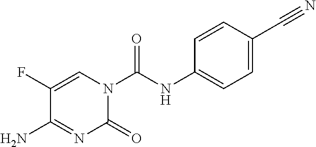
C1=CC(NC(N2C(=O)N=C(N)C(F)=C2)=O)=CC=C1C#N
